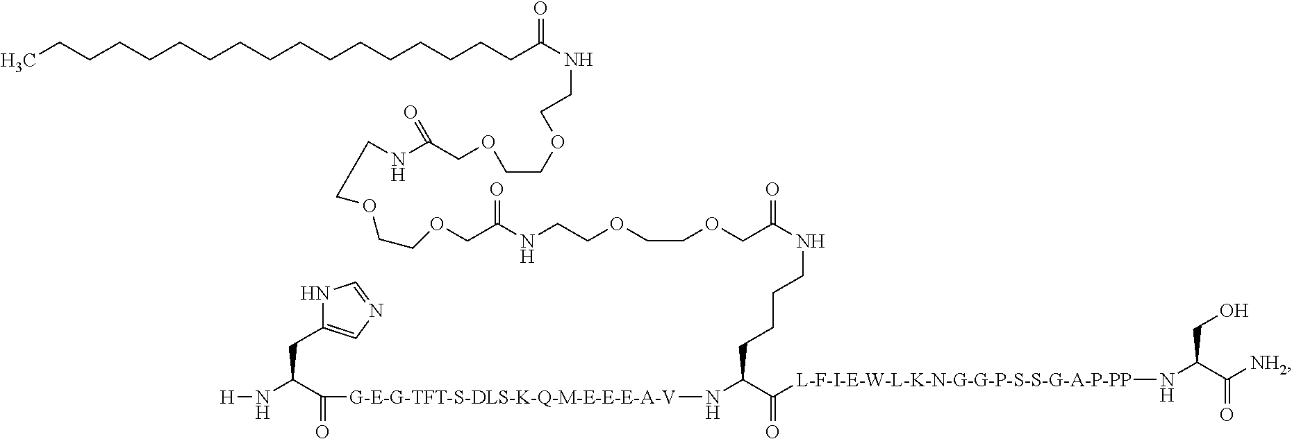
N1C(CC(N[H])C([G-E-G-TFT-S-DLS-K-Q-M-E-E-E-A-V]NC(C([L-F-I-E-W-L-K-N-G-G-P-S-S-G-A-P-PP]NC(C([NH2])=O)CO)=O)CCCCNC(=O)COCCOCCNC(COCCOCCNC(COCCOCCNC(CCCCCCCCCCCCCCCCC)=O)=O)=O)=O)=CN=C1
